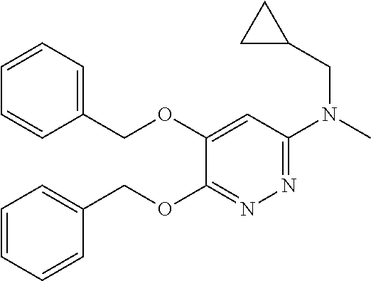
C1(OCC2=CC=CC=C2)=NN=C(N(C)CC2CC2)C=C1OCC1=CC=CC=C1
